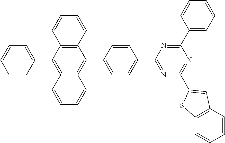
C1=C(C2=C3C(=C(C4=CC=CC=C4)C4=C2C=CC=C4)C=CC=C3)C=CC(C2=NC(C3=CC4=C(S3)C=CC=C4)=NC(C3=CC=CC=C3)=N2)=C1
